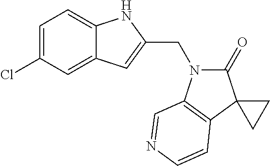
C1=C(Cl)C=C2C(=C1)NC(CN1C(=O)C3(C4=C1C=NC=C4)CC3)=C2
